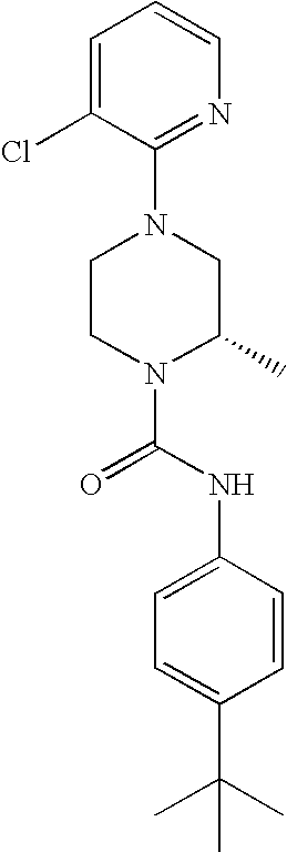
N1(C(NC2=CC=C(C(C)(C)C)C=C2)=O)C(C)CN(C2=NC=CC=C2Cl)CC1
